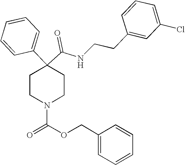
N(C(C1(C2=CC=CC=C2)CCN(C(=O)OCC2=CC=CC=C2)CC1)=O)CCC1=CC(Cl)=CC=C1
